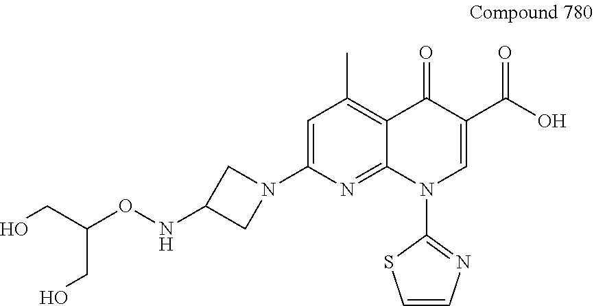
C1=C(N2CC(NOC(CO)CO)C2)N=C2C(=C1C)C(=O)C(C(O)=O)=CN2C1=NC=CS1
